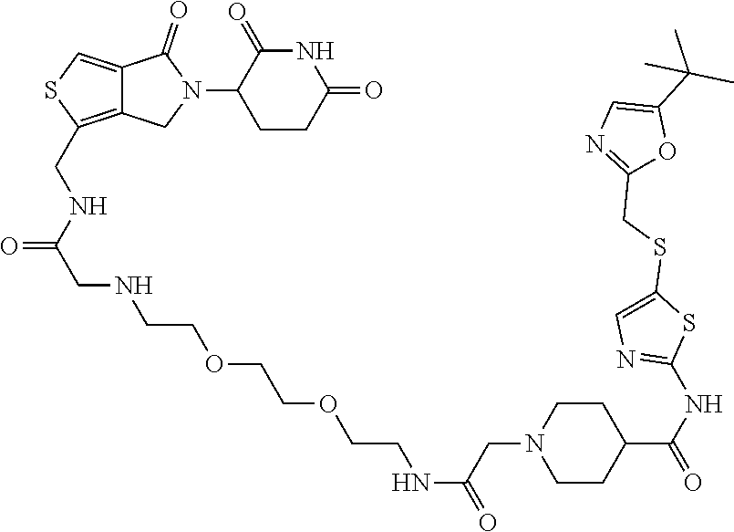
C1CC(=O)NC(=O)C1N1C(=O)C2=CSC(CNC(CNCCOCCOCCNC(=O)CN3CCC(C(NC4=NC=C(SCC5=NC=C(C(C)(C)C)O5)S4)=O)CC3)=O)=C2C1
